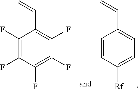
C1=CC([Rf])=CC=C1C=C.C1(F)=C(F)C(F)=C(F)C(F)=C1C=C
